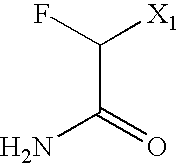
C(C(=O)N)(F)[X1]
